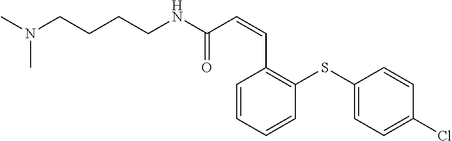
CN(CCCCNC(C=CC1=C(SC2=CC=C(Cl)C=C2)C=CC=C1)=O)C
